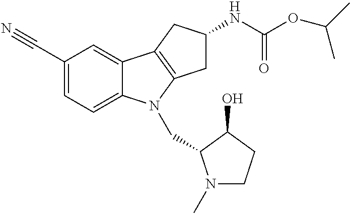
C1(C#N)=CC=C2C(=C1)C1=C(N2CC2N(C)CCC2O)CC(NC(OC(C)C)=O)C1
